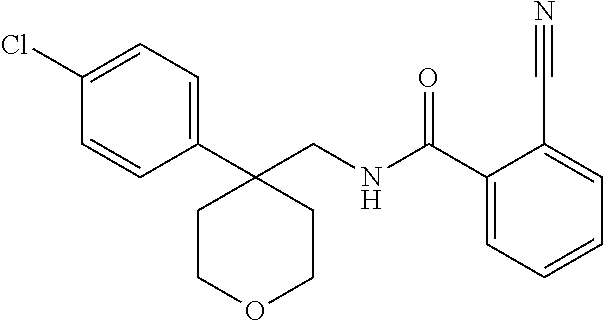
C1(C(NCC2(C3=CC=C(Cl)C=C3)CCOCC2)=O)=CC=CC=C1C#N
